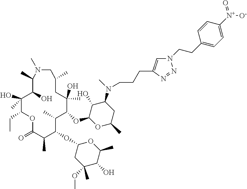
C1(C)C(O)C(O)(C)C(CC)OC(=O)C(C)C(OC2CC(C)(OC)C(O)C(C)O2)C(C)C(OC2OC(C)CC(N(C)CCCC3=CN(CCC4=CC=C([N+](=O)[O-])C=C4)N=N3)C2O)C(C)(O)CC(C)CN1C
